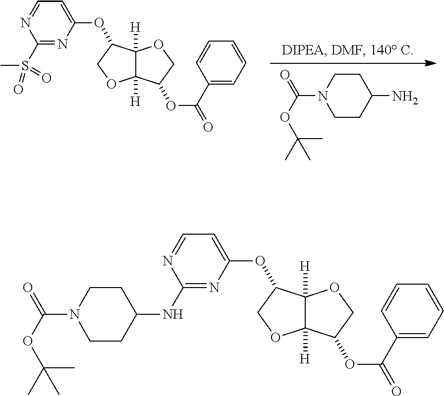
S(C1=NC(OC2C3([H])C([H])(OC2)C(OC(=O)C2=CC=CC=C2)CO3)=CC=N1)(C)(=O)=O.C1CN(C(OC(C)(C)C)=O)CCC1N.C1(NC2=NC(OC3C4([H])C([H])(OC3)C(OC(=O)C3=CC=CC=C3)CO4)=CC=N2)CCN(C(OC(C)(C)C)=O)CC1
